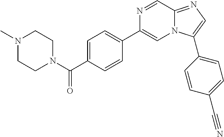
N1(C)CCN(C(C2=CC=C(C3=CN4C(=NC=C4C4=CC=C(C#N)C=C4)C=N3)C=C2)=O)CC1
